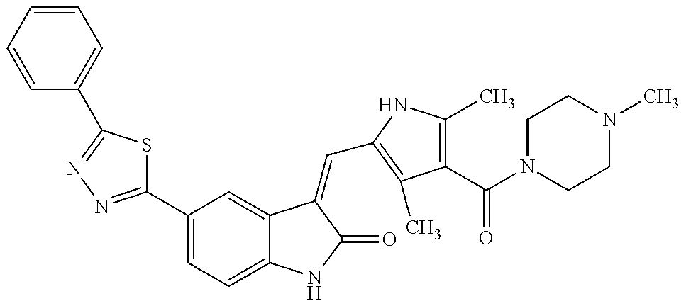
C1=CC=CC=C1C1=NN=C(C2=CC=C3C(=C2)C(=CC2=C(C)C(C(N4CCN(C)CC4)=O)=C(C)N2)C(=O)N3)S1
